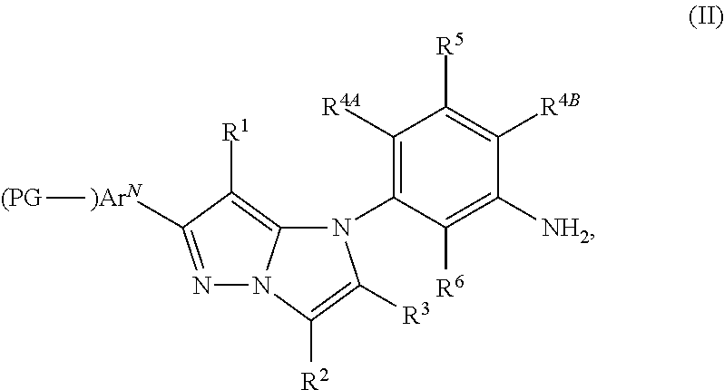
N1=C([)ArN][(PG])C([R1])=C2N1C([R2])=C([R3])N2C1=C([R4A])C([R5])=C([R4B])C([NH2])=C1[R6]
